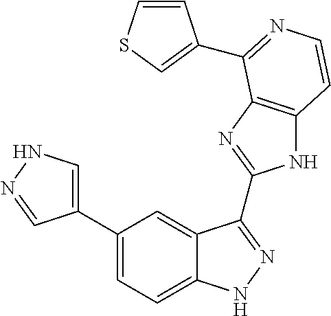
C1(C2=CNN=C2)=CC=C2C(=C1)C(C1=NC3=C(N1)C=CN=C3C1=CSC=C1)=NN2
